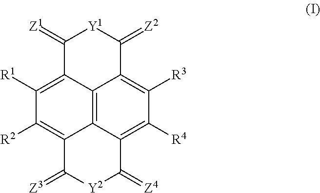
C1([R1])=C2C3=C4C(=C1[R2])C(=[Z3])[Y2]C(=[Z4])C4=C([R4])C([R3])=C3C(=[Z2])[Y1]C2=[Z1]
